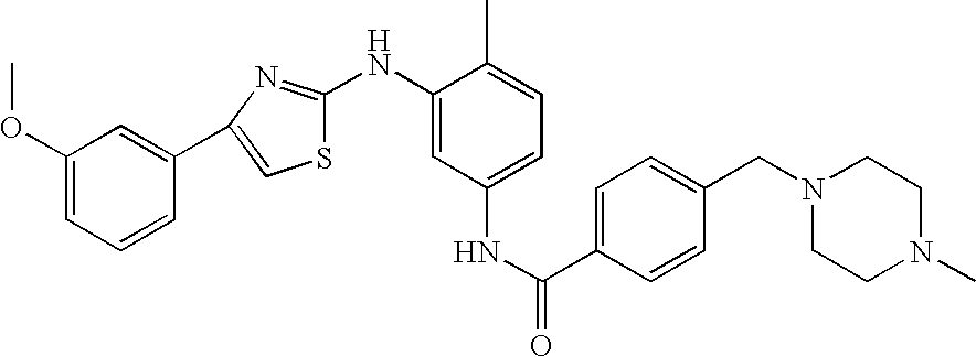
COC1=CC=CC(C2=CSC(NC3=CC(NC(C4=CC=C(CN5CCN(C)CC5)C=C4)=O)=CC=C3C)=N2)=C1
